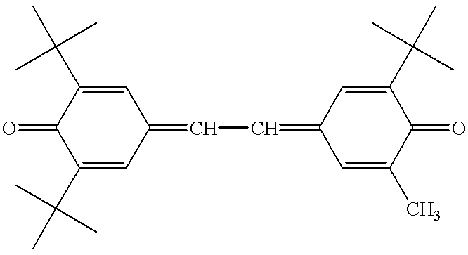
C1(C(C)(C)C)=CC(=CC=C2C=C(C)C(=O)C(C(C)(C)C)=C2)C=C(C(C)(C)C)C1=O
